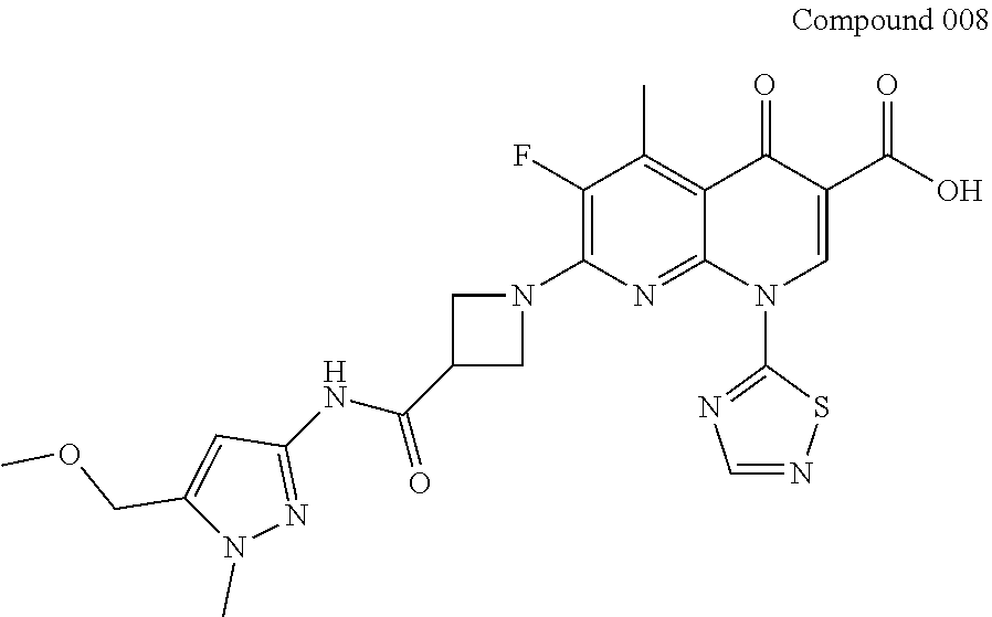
C1(F)=C(N2CC(C(NC3=NN(C)C(COC)=C3)=O)C2)N=C2C(=C1C)C(=O)C(C(=O)O)=CN2C1=NC=NS1
